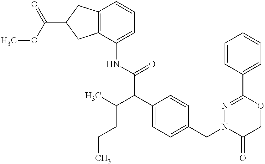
N(C(C(C1=CC=C(CN2C(=O)COC(C3=CC=CC=C3)=N2)C=C1)C(CCC)C)=O)C1=CC=CC2=C1CC(C(OC)=O)C2
